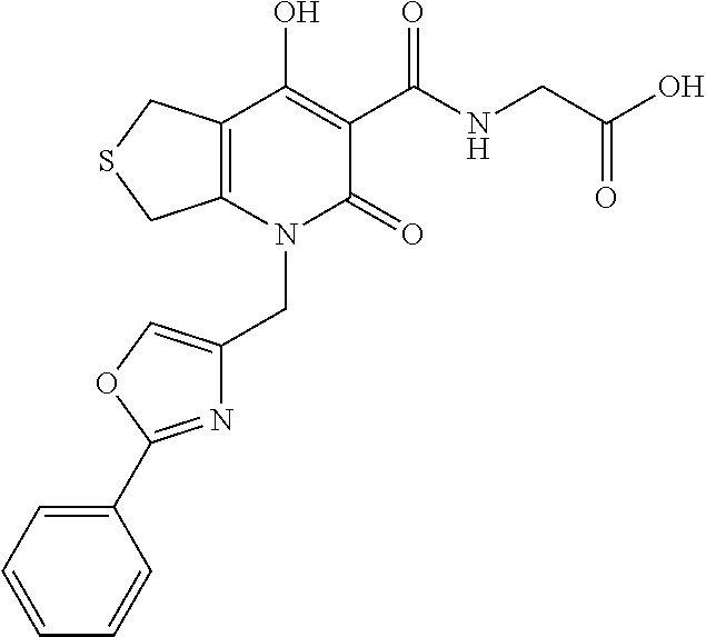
C(N1C(=O)C(C(NCC(O)=O)=O)=C(O)C2=C1CSC2)C1=COC(C2=CC=CC=C2)=N1
